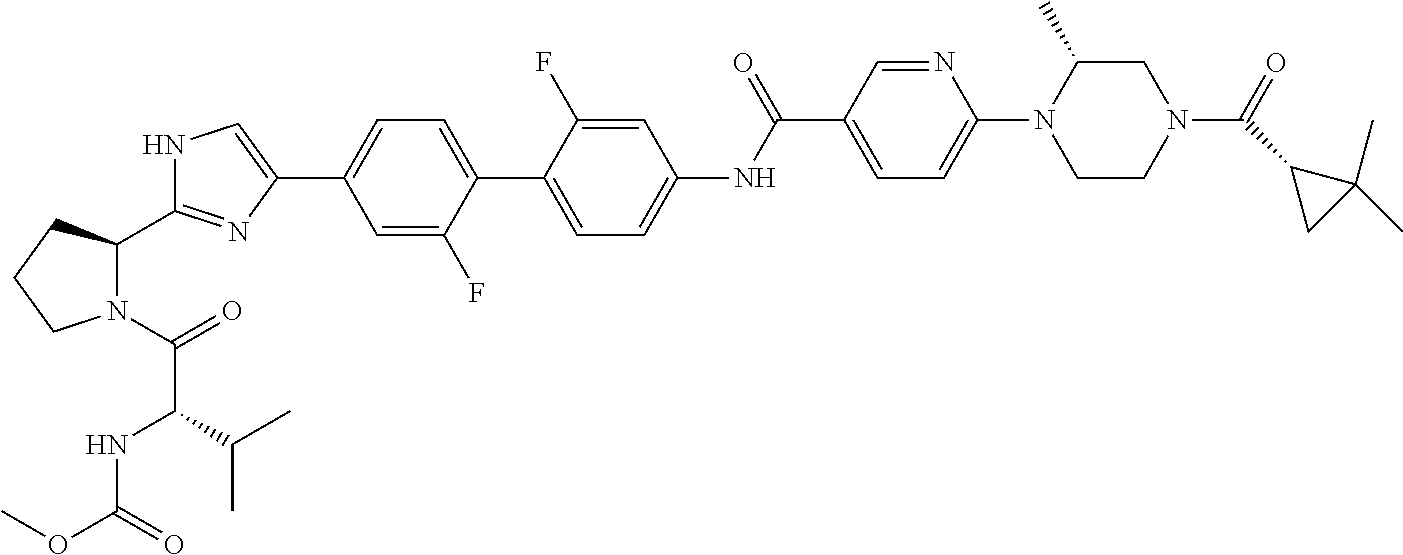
C1=C(F)C(C2=CC=C(NC(C3=CC=C(N4CCN(C(=O)C5CC5(C)C)CC4C)N=C3)=O)C=C2F)=CC=C1C1=CNC(C2N(C(=O)C(NC(OC)=O)C(C)C)CCC2)=N1
